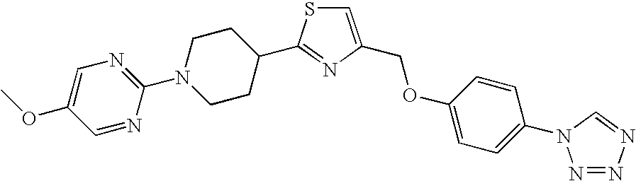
C1=C(COC2=CC=C(N3N=NN=C3)C=C2)N=C(C2CCN(C3=NC=C(OC)C=N3)CC2)S1
